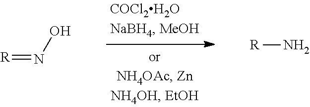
[R]=NO.[R]N
